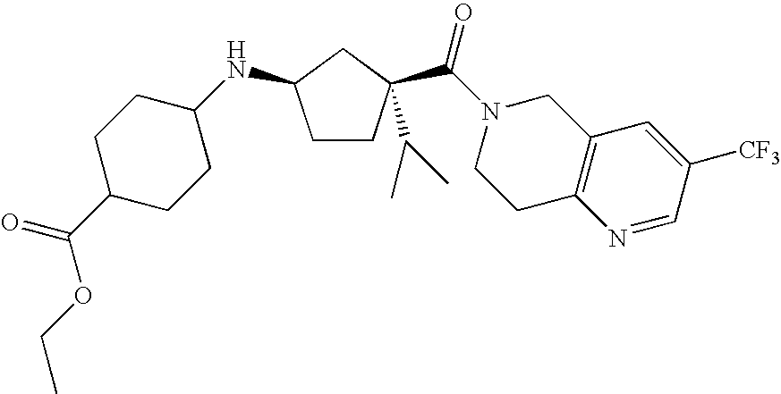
C1CC(C(N2CCC3=C(C2)C=C([CF3])C=N3)=O)(C(C)C)CC1NC1CCC(C(OCC)=O)CC1
